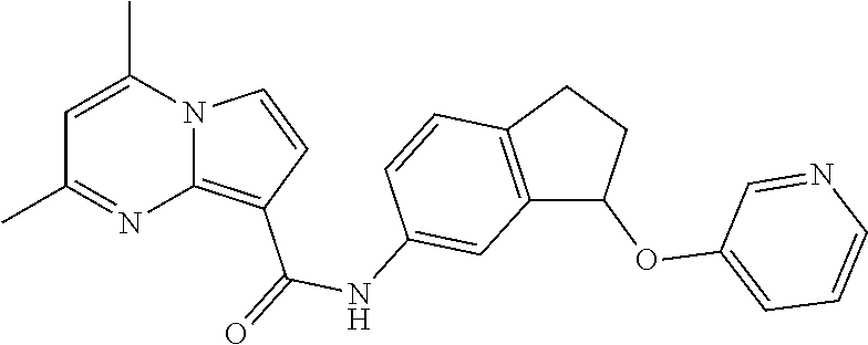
C1=C(C)N2C(=C(C(=O)NC3=CC4=C(C=C3)CCC4OC3=CC=CN=C3)C=C2)N=C1C
